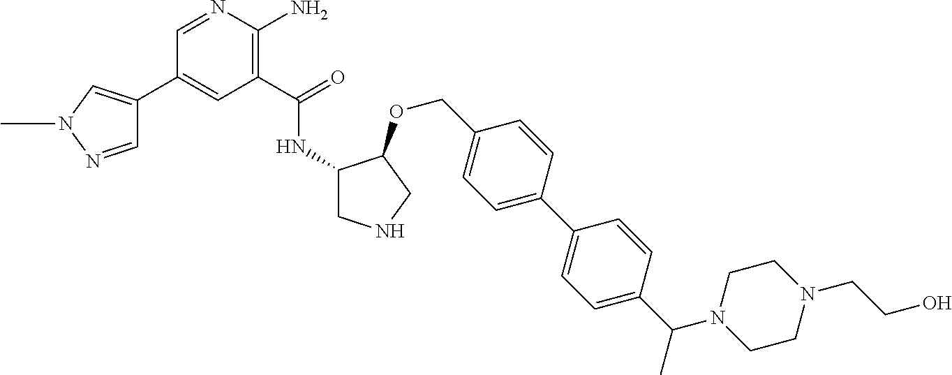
C1(C(NC2CNCC2OCC2=CC=C(C3=CC=C(C(N4CCN(CCO)CC4)C)C=C3)C=C2)=O)=C(N)N=CC(C2=CN(C)N=C2)=C1
